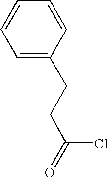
C1=C(CCC(Cl)=O)C=CC=C1
